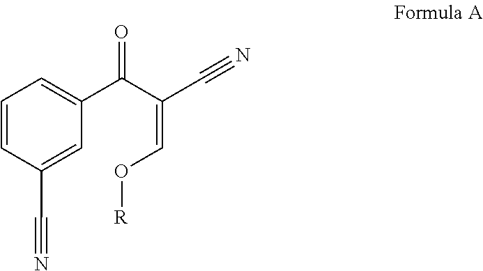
C1=CC(C#N)=CC(C(C(=CO[R])C#N)=O)=C1
